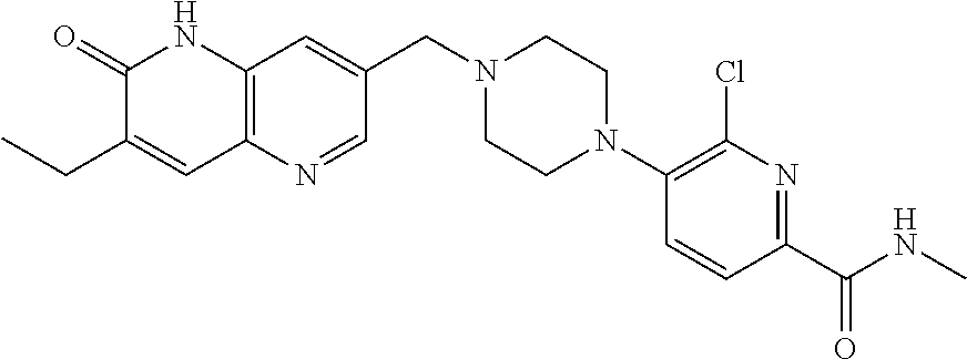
C1(=O)C(CC)=CC2=C(N1)C=C(CN1CCN(C3=C(Cl)N=C(C(=O)NC)C=C3)CC1)C=N2
